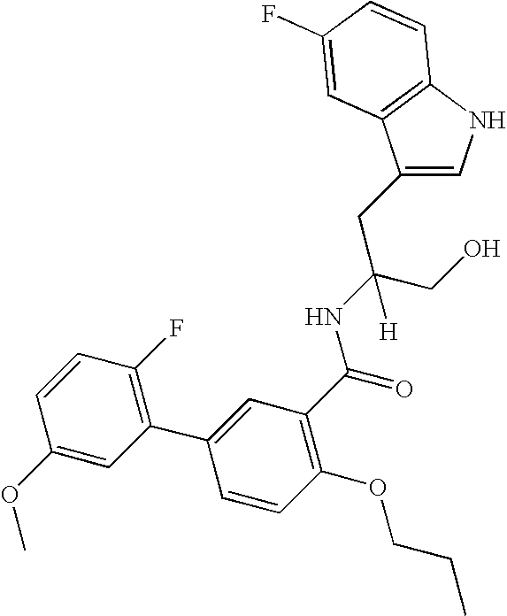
C1(CC(CO)(NC(=O)C2=C(OCCC)C=CC(C3=C(F)C=CC(OC)=C3)=C2)[H])=CNC2=C1C=C(F)C=C2
